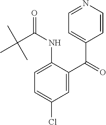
C1=C(NC(=O)C(C)(C)C)C(C(=O)C2=CC=NC=C2)=CC(Cl)=C1
